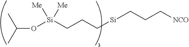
[Si](CCC[NCO])CCC[Si](OC(C)C)([Me])[Me]
